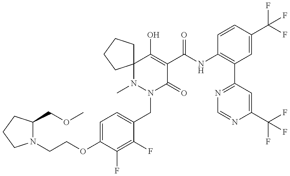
N1(CCOC2=CC=C(CN3C(=O)C(C(NC4=C(C5=NC=NC(C(F)(F)F)=C5)C=C(C(F)(F)F)C=C4)=O)=C(O)C4(N3C)CCCC4)C(F)=C2F)C(COC)CCC1
